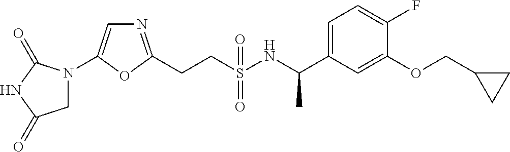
C(CS(NC(C1=CC=C(F)C(OCC2CC2)=C1)C)(=O)=O)C1=NC=C(N2CC(=O)NC2=O)O1
